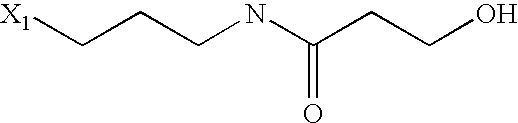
[X1]CCCNC(CCO)=O
